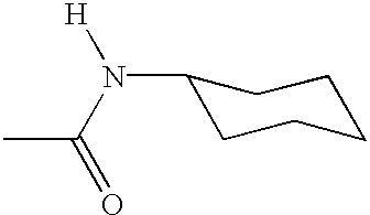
CC(N([H])C1CCCCC1)=O
